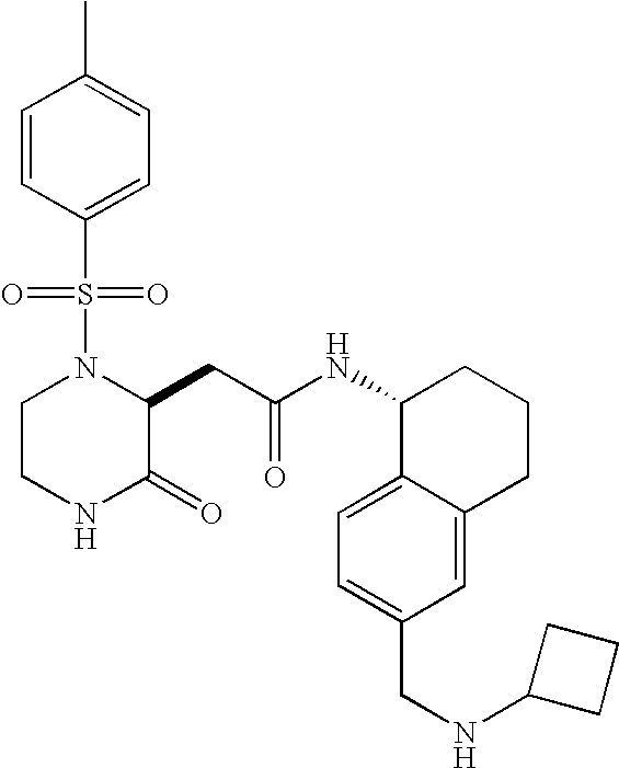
C1(S(N2CCNC(=O)C2CC(NC2CCCC3=CC(CNC4CCC4)=CC=C23)=O)(=O)=O)=CC=C(C)C=C1
